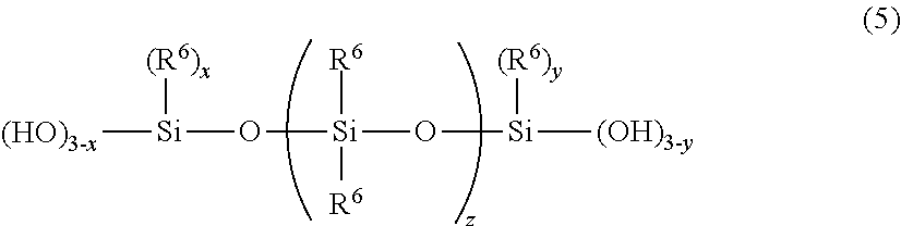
[(HO)3-x][Si](O[Si](O[Si]([(OH)3-y])[(R6)y])([R6])[R6])[(R6)x]
